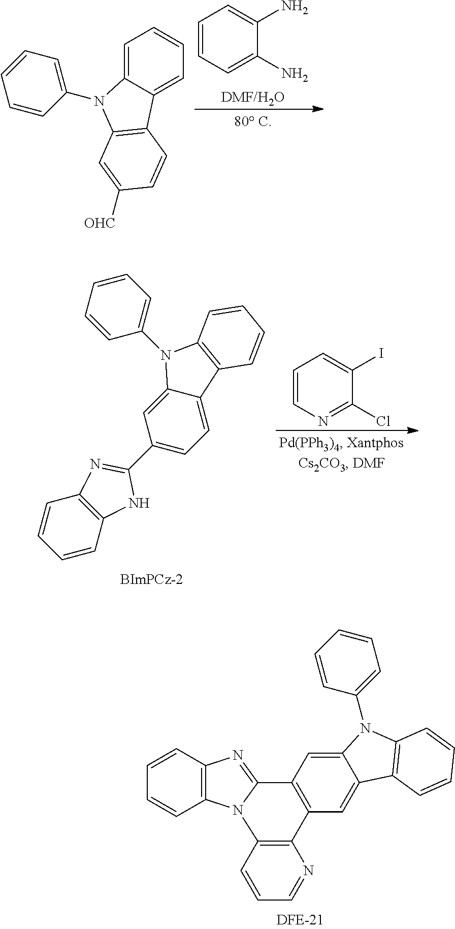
[DMF/H2O].C1=CC=C(N)C(N)=C1.C1=C2C(=CC=C1)C1=C(N2C2=CC=CC=C2)C=C([OHC])C=C1.C1=CN=C(Cl)C(I)=C1.C1=CC2=C(C=C1)N=C(C1=CC=C3C(=C1)N(C1=CC=CC=C1)C1=C3C=CC=C1)N2.C12=C(N3C(=N1)C1=C(C=C4C(=C1)N(C1=CC=CC=C1)C1=C4C=CC=C1)C1=C3C=CC=N1)C=CC=C2
